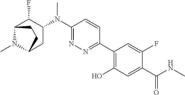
N1=C(N(C)C2CC3N(C)C(C2F)CC3)C=CC(C2=C(O)C=C(C(NC)=O)C(F)=C2)=N1
